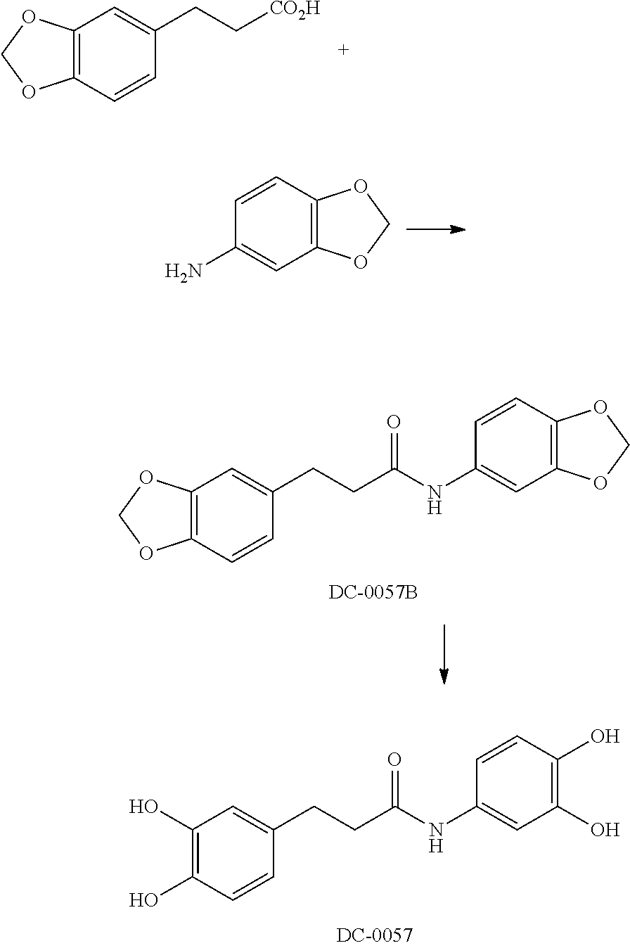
C12=C(C=CC(CC[CO2H])=C1)OCO2.C12=C(C=C(N)C=C1)OCO2.C1(O)=C(O)C=CC(CCC(NC2=CC(O)=C(O)C=C2)=O)=C1.C12=C(C=CC(CCC(NC3=CC4=C(C=C3)OCO4)=O)=C1)OCO2
